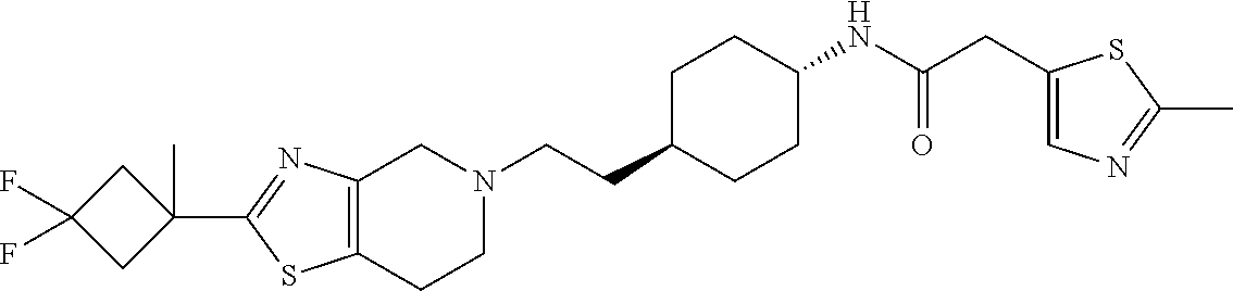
C12=C(CCN(CCC3CCC(NC(CC4=CN=C(C)S4)=O)CC3)C1)SC(C1(C)CC(F)(F)C1)=N2
